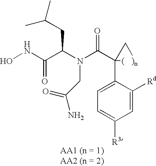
ONC(C(N(C(C1(C2=CC=C([R3])C=C2[Rd])[(   )n]C1)=O)CC(=O)N)CC(C)C)=O
